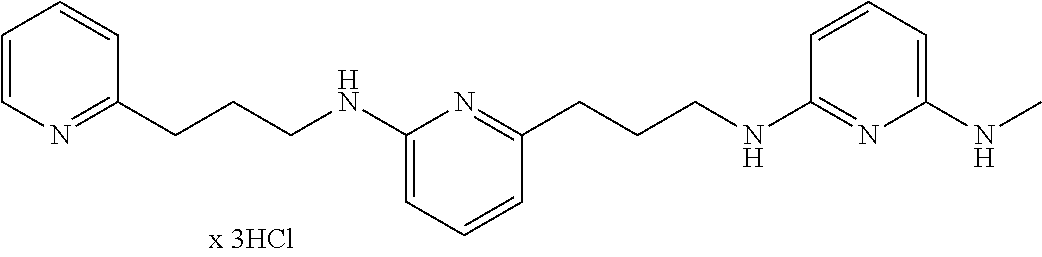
C(C1=NC=CC=C1)CCNC1=CC=CC(CCCNC2=NC(NC)=CC=C2)=N1
